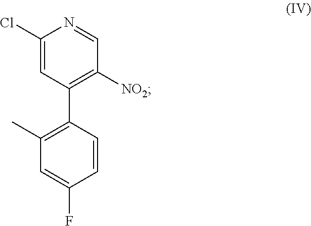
[NO2]C1=C(C2=C(C)C=C(F)C=C2)C=C(Cl)N=C1
